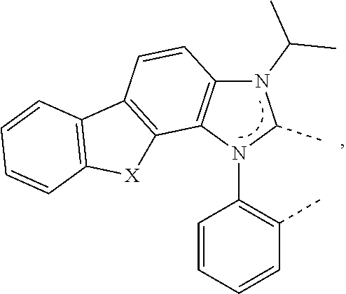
N1(C(C)C)C2=C(N(C3=C(C)C=CC=C3)C1C)C1=C(C=C2)C2=C([X]1)C=CC=C2
